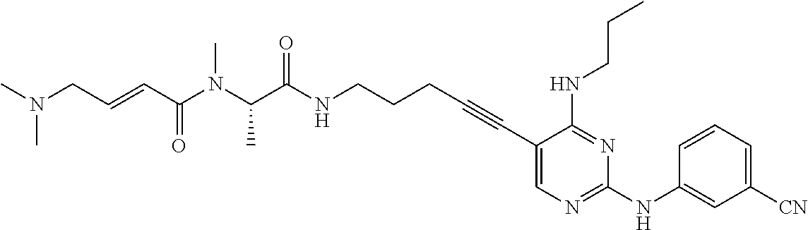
C1(C#CCCCNC(=O)C(N(C(C=CCN(C)C)=O)C)C)=CN=C(NC2=CC([CN])=CC=C2)N=C1NCCC
